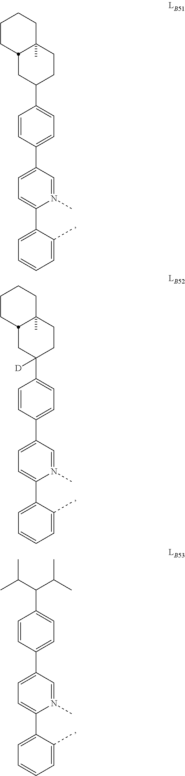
C1=CC(C2=CC=C(C3=CC=CC=C3C)N(C)=C2)=CC=C1C1CCC2(C)CCCCC2C1.C1=CC(C2=CC=C(C3=CC=CC=C3C)N(C)=C2)=CC=C1C1([D])CCC2(C)CCCCC2C1.C1=CC(C2=CC=C(C3=CC=CC=C3C)N(C)=C2)=CC=C1C(C(C)C)C(C)C
